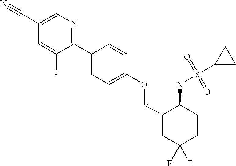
C1(C2=CC=C(OCC3CC(F)(F)CCC3NS(=O)(C3CC3)=O)C=C2)=NC=C(C#N)C=C1F
